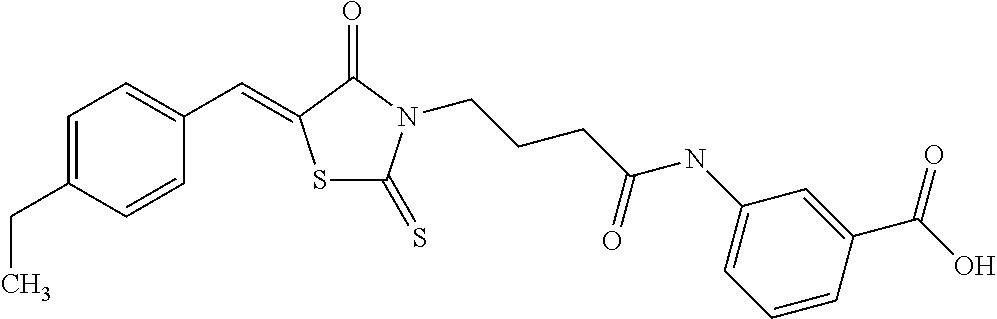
C(C)C1=CC=C(C=C2SC(=S)N(CCCC(NC3=CC=CC(C(O)=O)=C3)=O)C2=O)C=C1
